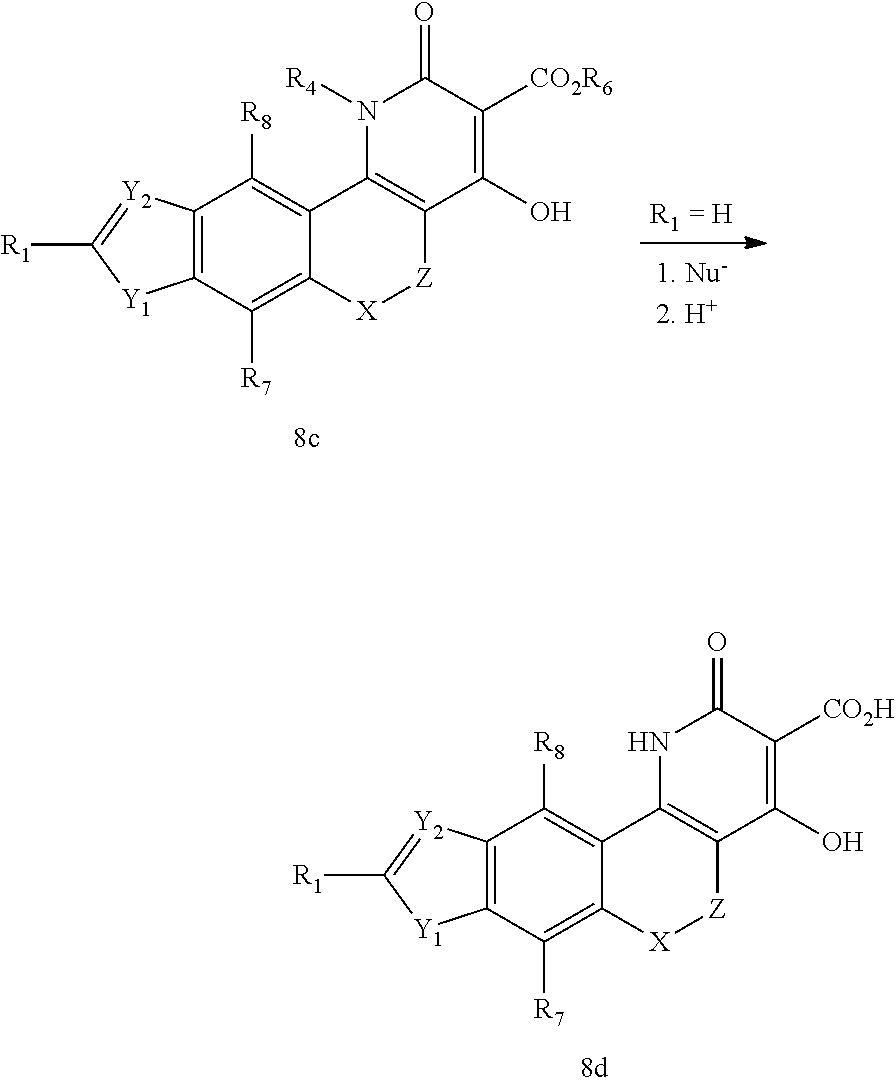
C12=C(C([R7])=C3C(=C1[R8])C1=C([Z][X]3)C(O)=C([CO2H])C(=O)N1)[Y1]C([R1])=[Y2]2.C12=C(C([R7])=C3C(=C1[R8])C1=C([Z][X]3)C(O)=C([CO2R6])C(=O)N1[R4])[Y1]C([R1])=[Y2]2
